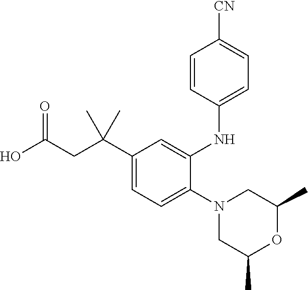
N1(C2=CC=C(C(CC(O)=O)(C)C)C=C2NC2=CC=C([CN])C=C2)CC(C)OC(C)C1
